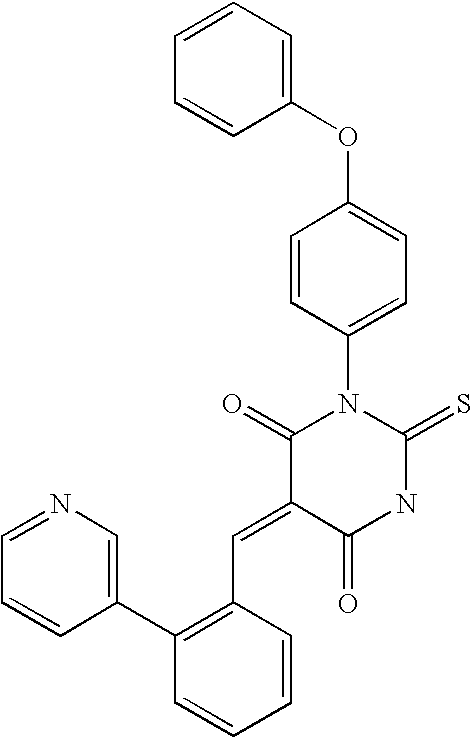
C1=CC=CC(OC2=CC=C(N3C(=O)C(=CC4=C(C5=CN=CC=C5)C=CC=C4)C(=O)NC3=S)C=C2)=C1
